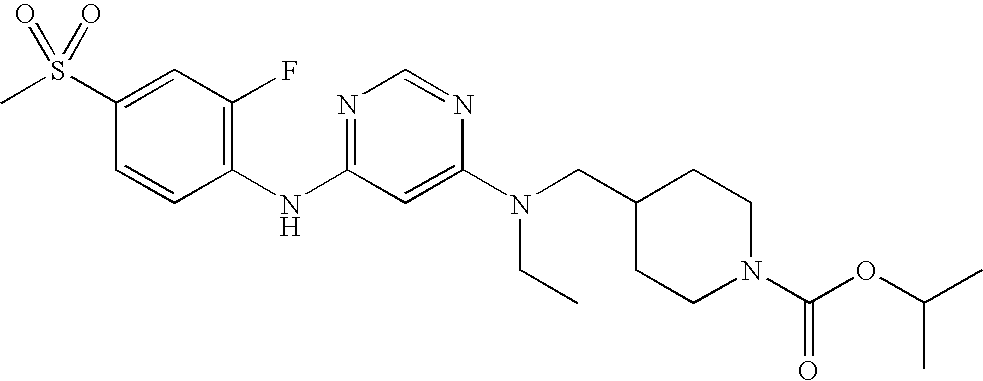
C1(S(C)(=O)=O)=CC(F)=C(NC2=NC=NC(N(CC3CCN(C(OC(C)C)=O)CC3)CC)=C2)C=C1
